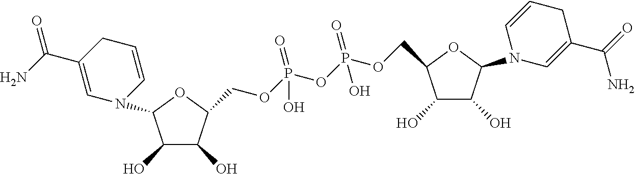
C1(O)C(O)C(COP(OP(OCC2C(O)C(O)C(N3C=C(C(=O)N)CC=C3)O2)(=O)O)(=O)O)OC1N1C=C(C(N)=O)CC=C1
